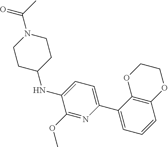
O1CCOC2=C1C(C1=CC=C(NC3CCN(C(C)=O)CC3)C(OC)=N1)=CC=C2
